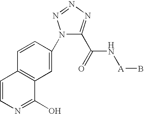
C1=C(N2C(C(=O)N[A]B)=NN=N2)C=CC2=C1C(O)=NC=C2
